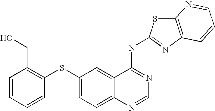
S(C1=CC=C2C(=C1)C(NC1=NC3=C(S1)N=CC=C3)=NC=N2)C1=C(CO)C=CC=C1
